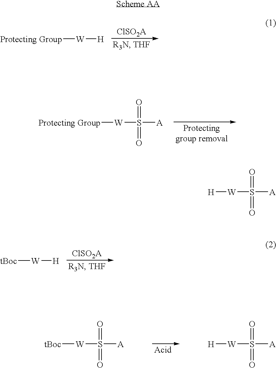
[W]([H])[Protecting Group].[W](S([A])(=O)=O)[Protecting Group].[W]([H])[tBoc].[W](S([A])(=O)=O)[tBoc].[W](S([A])(=O)=O)[H].[W](S([A])(=O)=O)[H]
